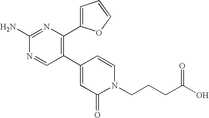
C1(C2=C(C3=CC=CO3)N=C(N)N=C2)=CC(=O)N(CCCC(O)=O)C=C1
